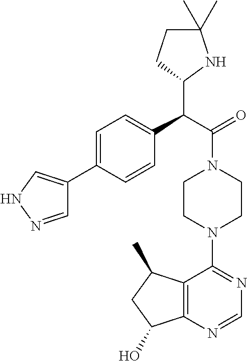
C1=C(C2=CNN=C2)C=CC(C(C(=O)N2CCN(C3=NC=NC4=C3C(C)CC4O)CC2)C2NC(C)(C)CC2)=C1
